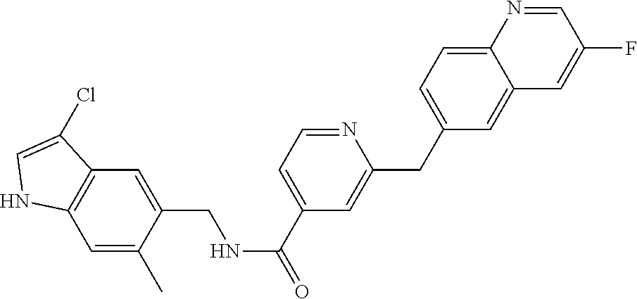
C1=C(CNC(=O)C2=CC=NC(CC3=CC=C4C(=C3)C=C(F)C=N4)=C2)C(C)=CC2=C1C(Cl)=CN2
